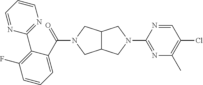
C(=O)(N1CC2C(C1)CN(C1=NC(C)=C(Cl)C=N1)C2)C1=CC=CC(F)=C1C1=NC=CC=N1
